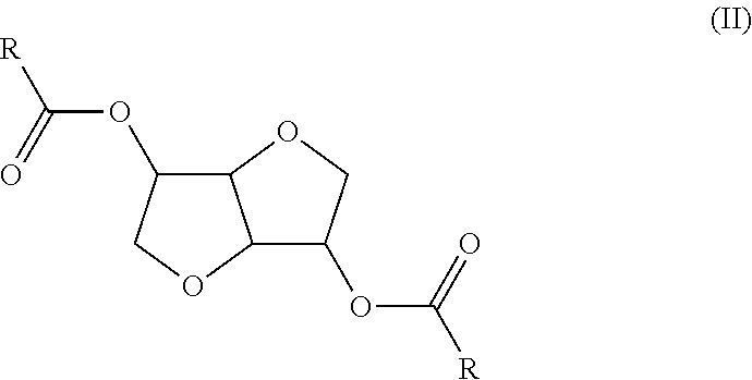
C12C(OC([R])=O)COC1C(OC([R])=O)CO2
